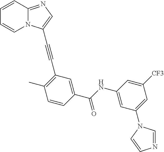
C1=CC2=NC=C(C#CC3=C(C)C=CC(C(NC4=CC(N5C=NC=C5)=CC([CF3])=C4)=O)=C3)N2C=C1
